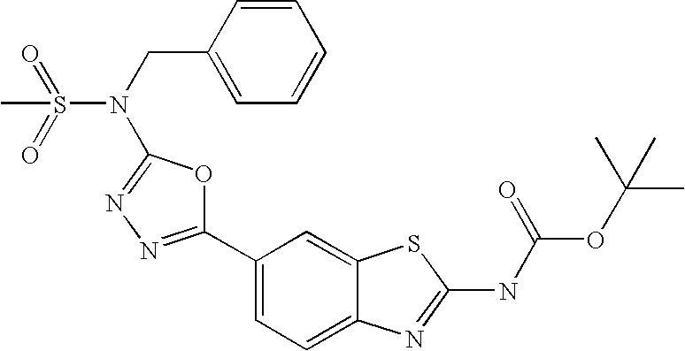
C1(C2=NN=C(N(CC3=CC=CC=C3)S(C)(=O)=O)O2)=CC=C2C(=C1)SC(NC(OC(C)(C)C)=O)=N2
